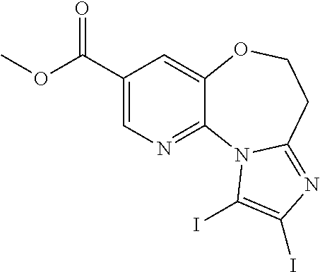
C1(C(OC)=O)=CN=C2C(=C1)OCCC1=NC(I)=C(I)N21
